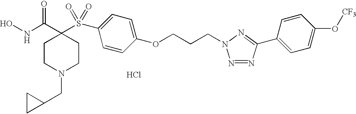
ONC(C1(S(C2=CC=C(OCCCN3N=NC(C4=CC=C(O[CF3])C=C4)=N3)C=C2)(=O)=O)CCN(CC2CC2)CC1)=O.Cl
